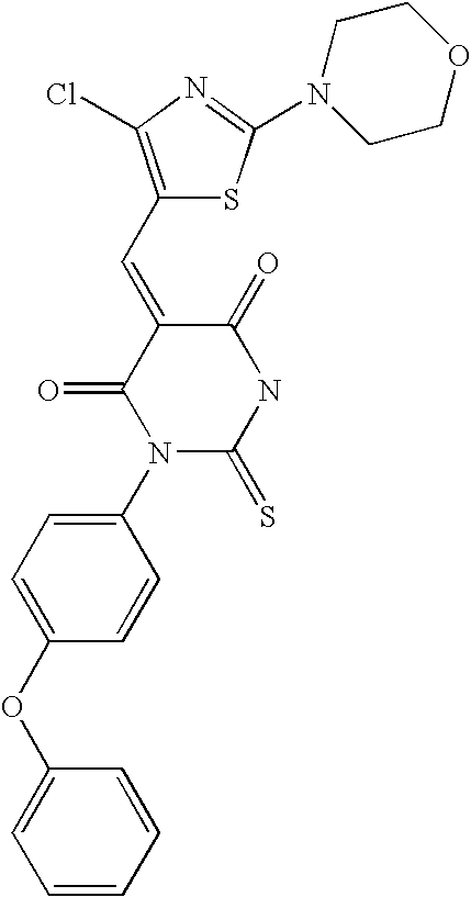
C1(OC2=CC=C(N3C(=S)NC(=O)C(=CC4=C(Cl)N=C(N5CCOCC5)S4)C3=O)C=C2)=CC=CC=C1
